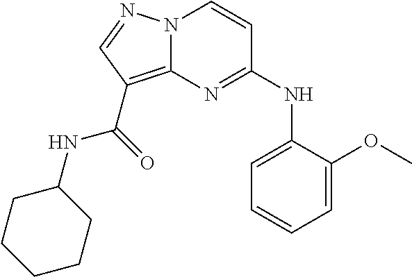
C1=C(OC)C(NC2=NC3=C(C(NC4CCCCC4)=O)C=NN3C=C2)=CC=C1
